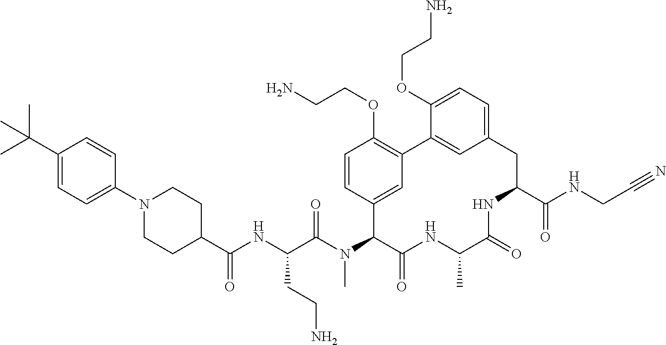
C1(C(NC(C(N(C2C(=O)NC(C)C(=O)NC(C(NCC#N)=O)CC3=CC=C(OCCN)C(=C3)C3=C(OCCN)C=CC2=C3)C)=O)CCN)=O)CCN(C2=CC=C(C(C)(C)C)C=C2)CC1
